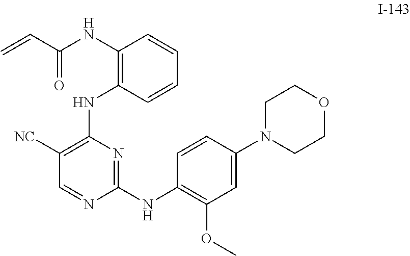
C=CC(=O)NC1=C(NC2=C([NC])C=NC(NC3=C(OC)C=C(N4CCOCC4)C=C3)=N2)C=CC=C1
